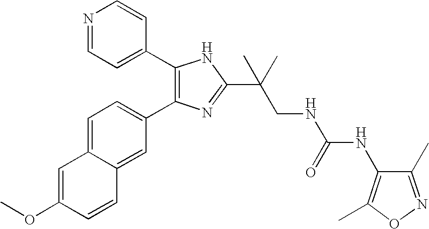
COC1=CC2=CC=C(C3=C(C4=CC=NC=C4)NC(C(CNC(NC4=C(C)ON=C4C)=O)(C)C)=N3)C=C2C=C1
